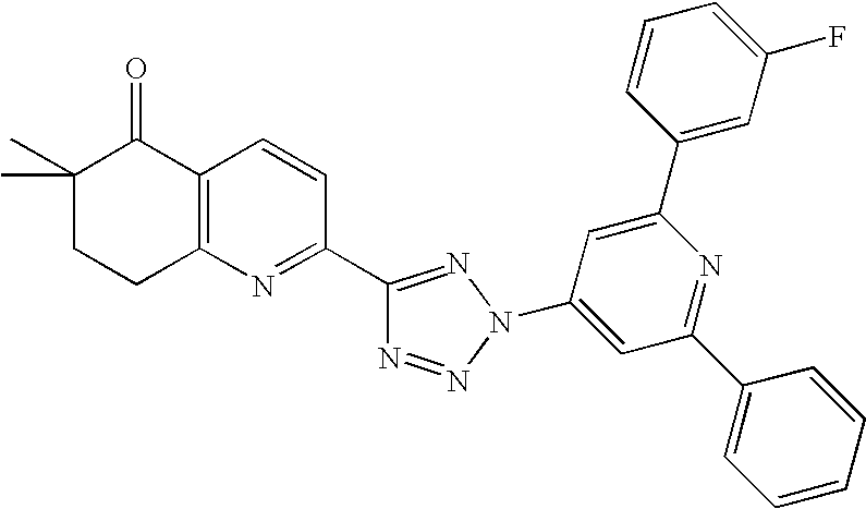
C1(C)(C)CCC2=C(C1=O)C=CC(C1=NN(C3=CC(C4=CC=CC=C4)=NC(C4=CC(F)=CC=C4)=C3)N=N1)=N2
